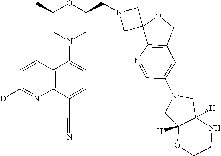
C12=C(C(C#N)=CC=C1N1CC(CN3CC4(C3)C3=C(CO4)C=C(N4CC5([H])C([H])(C4)NCCO5)C=N3)OC(C)C1)N=C([D])C=C2
